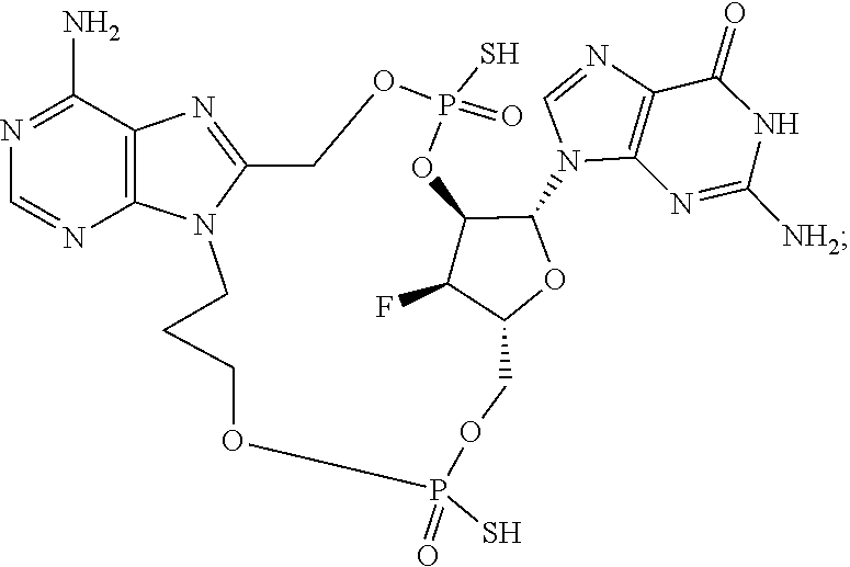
C1=NC2=C(N1C1C3C(F)C(COP(S)(=O)OCCCN4C(=NC5=C4N=CN=C5N)COP(S)(=O)O3)O1)N=C([NH2])NC2=O
